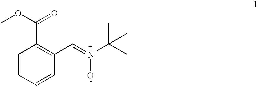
C1=CC=CC(C=N(C(C)(C)C)O)=C1C(=O)OC
